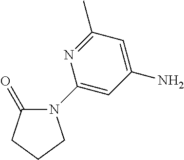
C1(C)=NC(N2C(=O)CCC2)=CC(N)=C1
